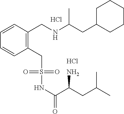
C1C(CC(NCC2=C(CS(NC(C(N)CC(C)C)=O)(=O)=O)C=CC=C2)C)CCCC1.Cl.Cl
